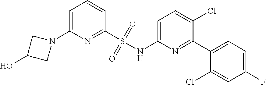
N1(C2=CC=CC(S(NC3=CC=C(Cl)C(C4=CC=C(F)C=C4Cl)=N3)(=O)=O)=N2)CC(O)C1
